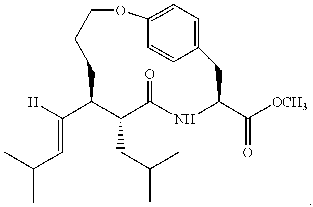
[H]C(C1C(CC(C)C)C(=O)NC(C([OCH3])=O)CC2=CC=C(C=C2)OCCC1)=CC(C)C
